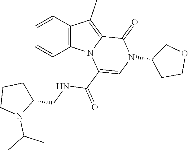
C1=CC2=C(C=C1)N1C(=C2C)C(=O)N(C2CCOC2)C=C1C(=O)NCC1CCCN1C(C)C
